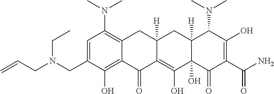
C1=C(CN(CC=C)CC)C(O)=C2C(=C1N(C)C)CC1([H])C(=C(O)C3(O)C([H])(C1)C(N(C)C)C(O)=C(C(N)=O)C3=O)C2=O
